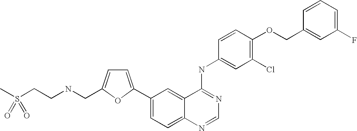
C1=NC2=CC=C(C3=CC=C(CNCCS(C)(=O)=O)O3)C=C2C(NC2=CC(Cl)=C(OCC3=CC(F)=CC=C3)C=C2)=N1
